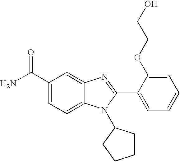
NC(C1=CC=C2C(=C1)N=C(C1=CC=CC=C1OCCO)N2C1CCCC1)=O
